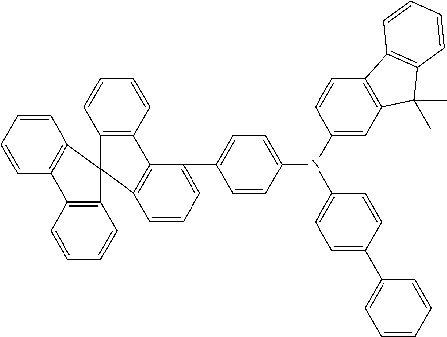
C1=CC=CC2=C1C1(C3=C2C=CC=C3)C2=C(C=CC=C2)C2=C1C=CC=C2C1=CC=C(N(C2=CC3=C(C=C2)C2=C(C3(C)C)C=CC=C2)C2=CC=C(C3=CC=CC=C3)C=C2)C=C1
